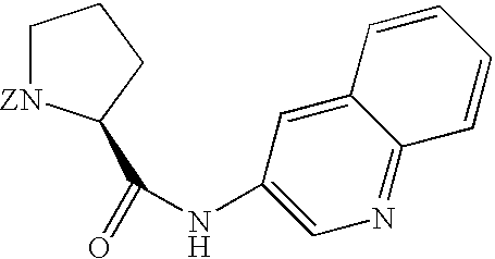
C1[ZN]C(C(=O)NC2=CN=C3C(=C2)C=CC=C3)CC1
